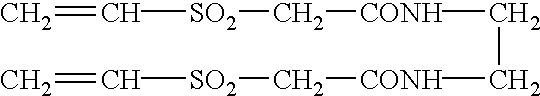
C=C[SO2]C[CONH]CC[CONH]C[SO2]C=C
